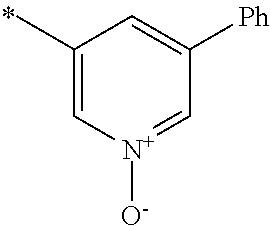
C1(C)=C[N+]([O-])=CC([Ph])=C1
